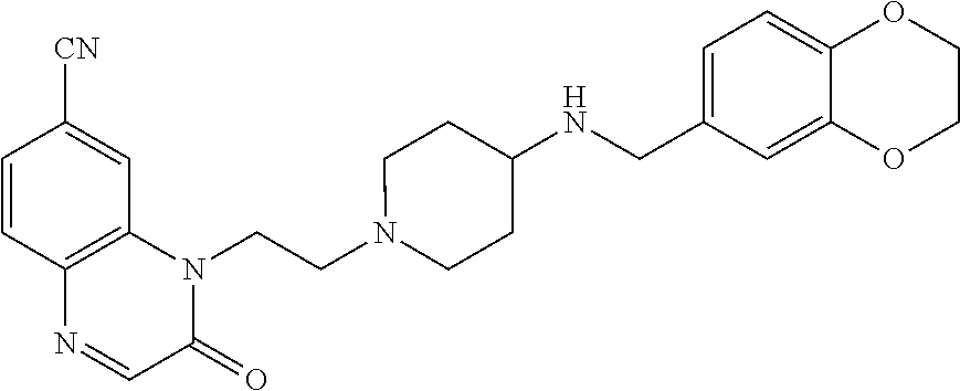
C1=CC2=C(C=C1[CN])N(CCN1CCC(NCC3=CC=C4C(=C3)OCCO4)CC1)C(=O)C=N2
